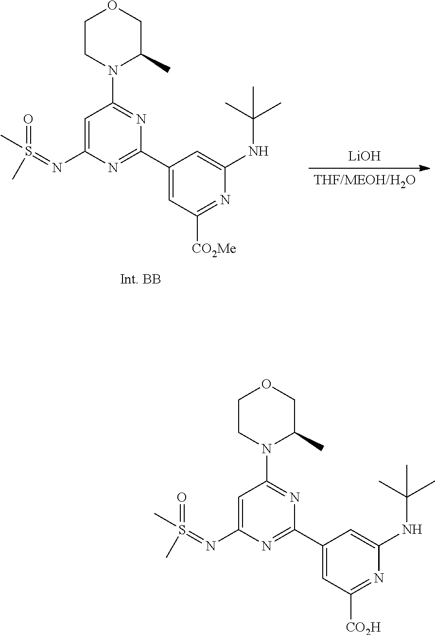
[THF/MEOH/H2O].[LiOH].S(C)(=O)(C)=NC1=CC(N2CCOCC2C)=NC(C2=CC([CO2Me])=NC(NC(C)(C)C)=C2)=N1.S(C)(=O)(C)=NC1=CC(N2CCOCC2C)=NC(C2=CC([CO2H])=NC(NC(C)(C)C)=C2)=N1
